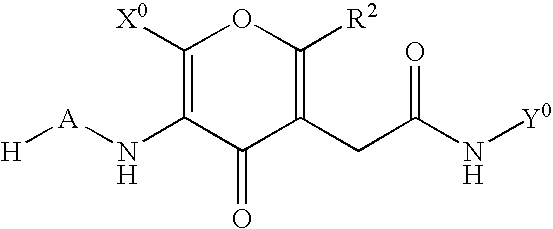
C1([X0])=C(N[A][H])C(=O)C(CC(N[Y0])=O)=C([R2])O1
